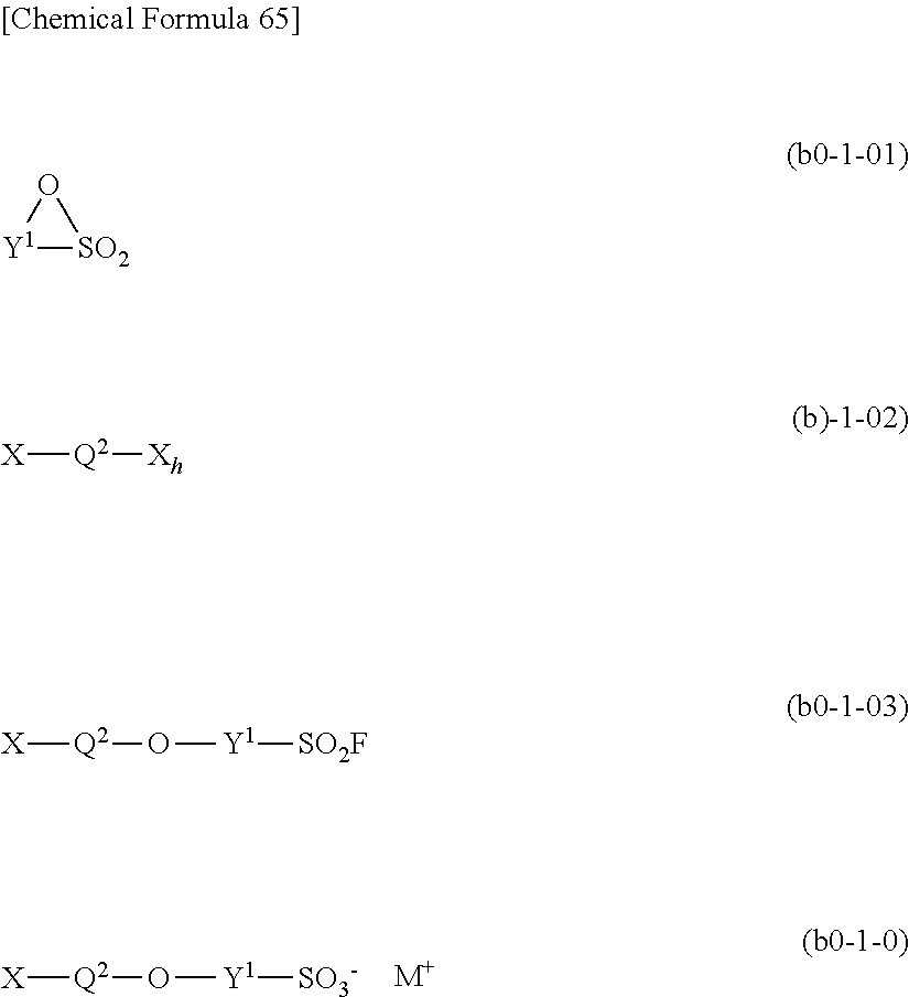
[Q2](O[Y1][SO3-])[X].[M+].[X][Q2]O[Y1][SO2F].[Y1]1[SO2]O1.[X][Q2][Xh]
